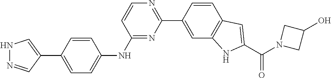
C1=C(C2=CNN=C2)C=CC(NC2=NC(C3=CC4=C(C=C3)C=C(C(N3CC(O)C3)=O)N4)=NC=C2)=C1
